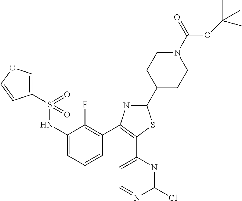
C1(NS(=O)(=O)C2=COC=C2)=CC=CC(C2=C(C3=CC=NC(Cl)=N3)SC(C3CCN(C(=O)OC(C)(C)C)CC3)=N2)=C1F
